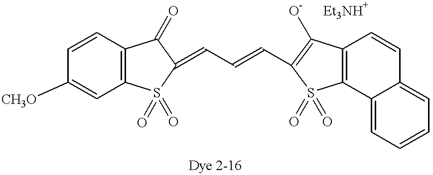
C1=CC2=C(C=C1[CH3O])S(=O)(=O)C(=CC=CC1=C([O-])C3=C(C4=CC=CC=C4C=C3)S1(=O)=O)C2=O
